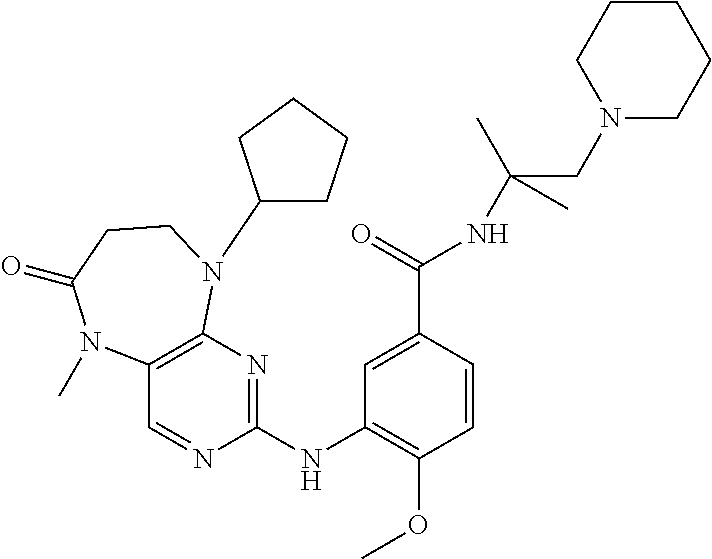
C1(NC2=NC3=C(C=N2)N(C)C(=O)CCN3C2CCCC2)=C(OC)C=CC(C(NC(CN2CCCCC2)(C)C)=O)=C1
